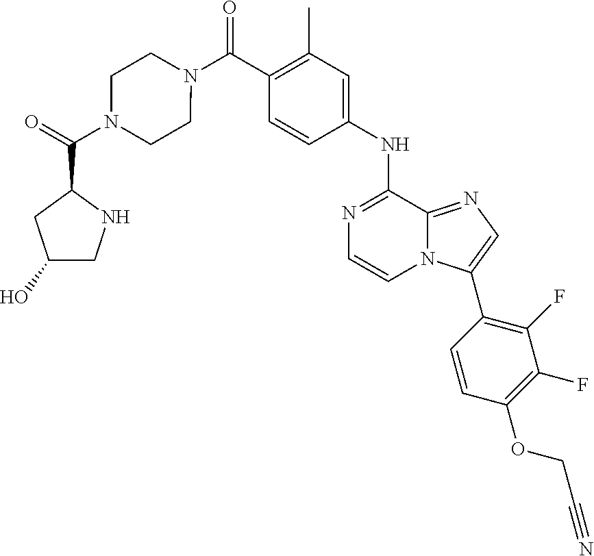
N1=C(NC2=CC(C)=C(C(N3CCN(C(=O)C4CC(O)CN4)CC3)=O)C=C2)C2=NC=C(C3=C(F)C(F)=C(OCC#N)C=C3)N2C=C1
